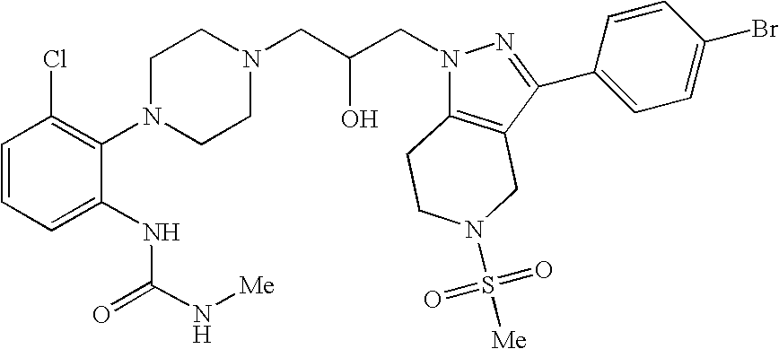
C1=CC=C(NC(N[Me])=O)C(N2CCN(CC(CN3C4=C(C(C5=CC=C(Br)C=C5)=N3)CN(S(=O)(=O)[Me])CC4)O)CC2)=C1Cl
